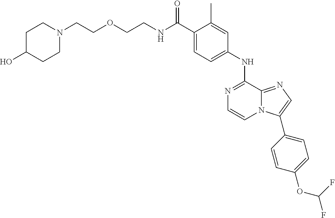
C(C1=CC=C(NC2=NC=CN3C2=NC=C3C2=CC=C(OC(F)F)C=C2)C=C1C)(=O)NCCOCCN1CCC(O)CC1
